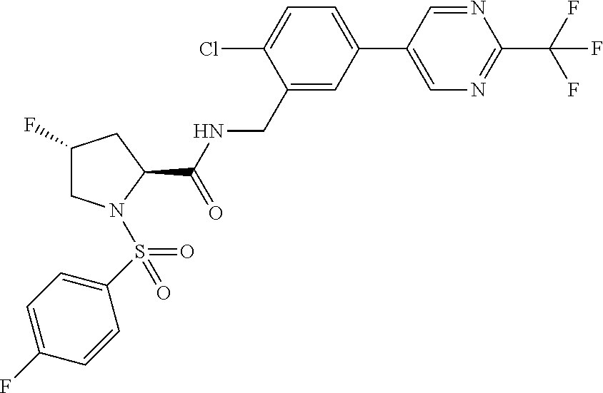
N1=CC(C2=CC=C(Cl)C(CNC(C3CC(F)CN3S(=O)(C3=CC=C(F)C=C3)=O)=O)=C2)=CN=C1C(F)(F)F
